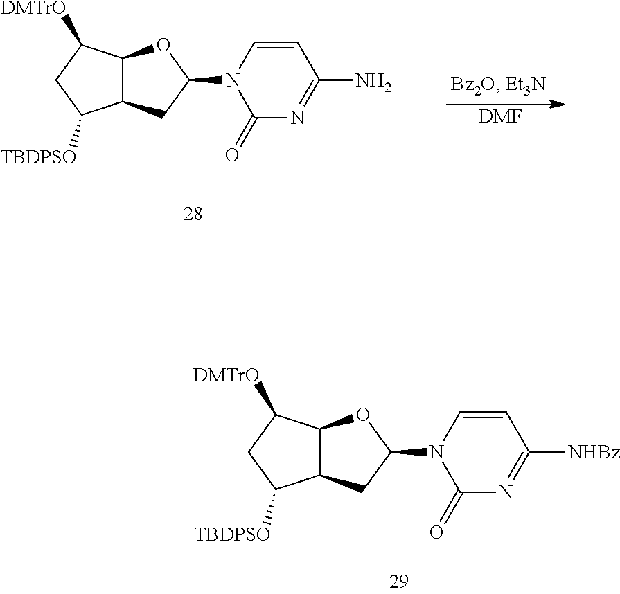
C12C(CC(N3C(=O)N=C(N)C=C3)O1)C([TBDPSO])CC2[DMTrO].[DMF].C12C(CC(N3C(=O)N=C([NHBz])C=C3)O1)C([TBDPSO])CC2[DMTrO]
